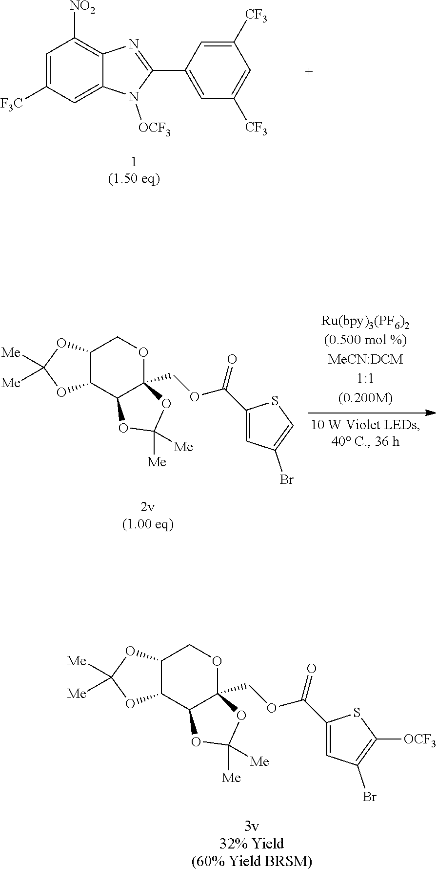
C1=C([F3C])C=C2C(=C1[NO2])N=C(C1=CC([CF3])=CC([CF3])=C1)N2[OCF3].C12C(C3C(COC(C4=CC(Br)=CS4)=O)(OC1)OC([Me])([Me])O3)OC([Me])([Me])O2.C12C(C3C(COC(C4=CC(Br)=C([OCF3])S4)=O)(OC1)OC([Me])([Me])O3)OC([Me])([Me])O2
